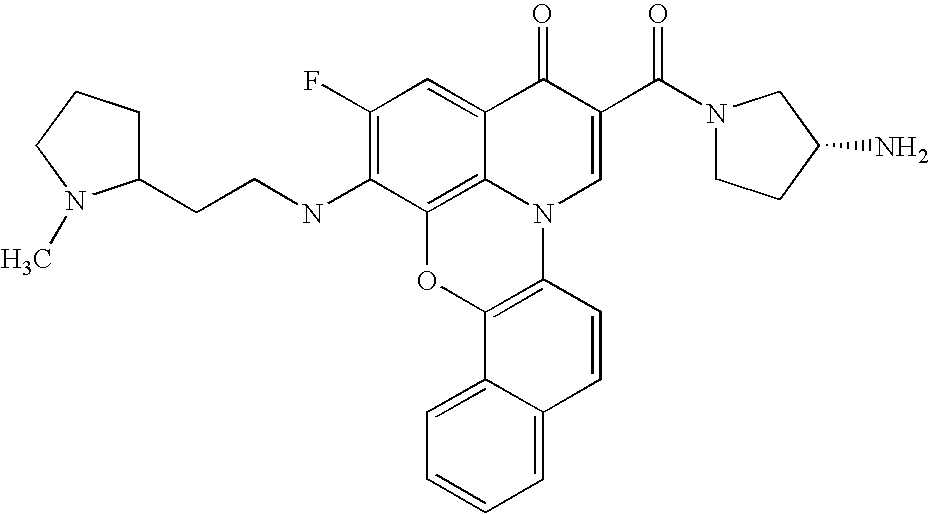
C1(F)=C(NCCC2CCCN2C)C2=C3C(=C1)C(=O)C(C(N1CCC(N)C1)=O)=CN3C1=C(O2)C2=CC=CC=C2C=C1
